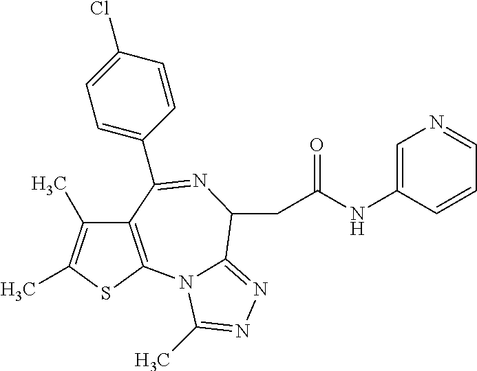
C12=C(SC(C)=C1C)N1C(=NN=C1C)C(CC(=O)NC1=CN=CC=C1)N=C2C1=CC=C(Cl)C=C1
